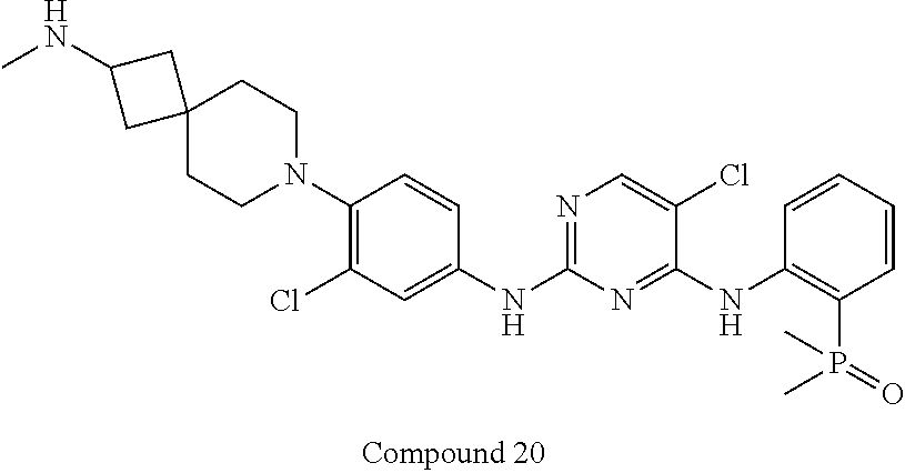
C1C2(CCN(C3=C(Cl)C=C(NC4=NC=C(Cl)C(NC5=C(P(=O)(C)C)C=CC=C5)=N4)C=C3)CC2)CC1NC
